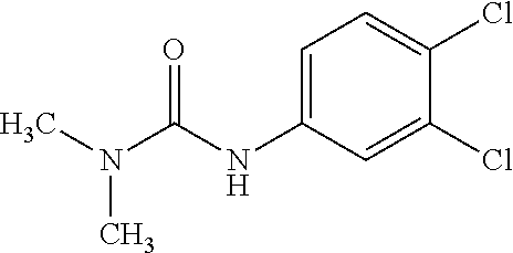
C1=C(NC(N(C)C)=O)C=C(Cl)C(Cl)=C1
